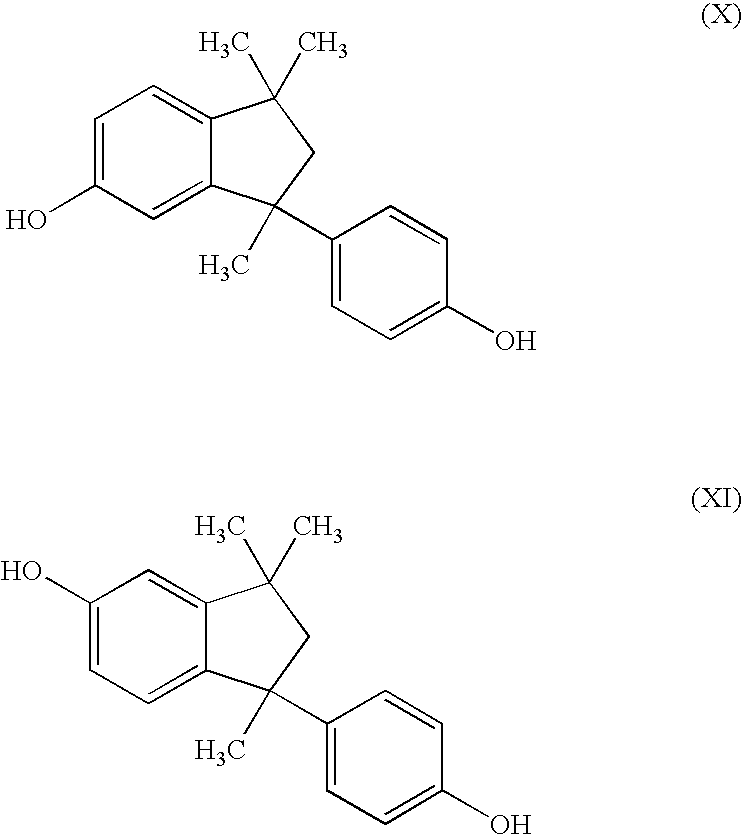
C1=C(O)C=C2C(=C1)C(C)(C)CC2(C1=CC=C(O)C=C1)C.C1(O)=CC=C2C(=C1)C(C)(C)CC2(C1=CC=C(O)C=C1)C
